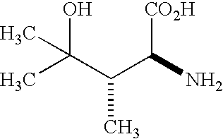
C(C)(C)(C(C)C([CO2H])N)O
